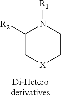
C1([R2])C[X]CCN1[R1]
